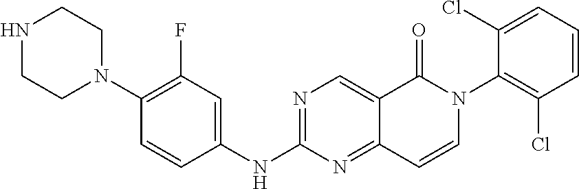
N1CCN(C2=C(F)C=C(NC3=NC=C4C(=N3)C=CN(C3=C(Cl)C=CC=C3Cl)C4=O)C=C2)CC1
